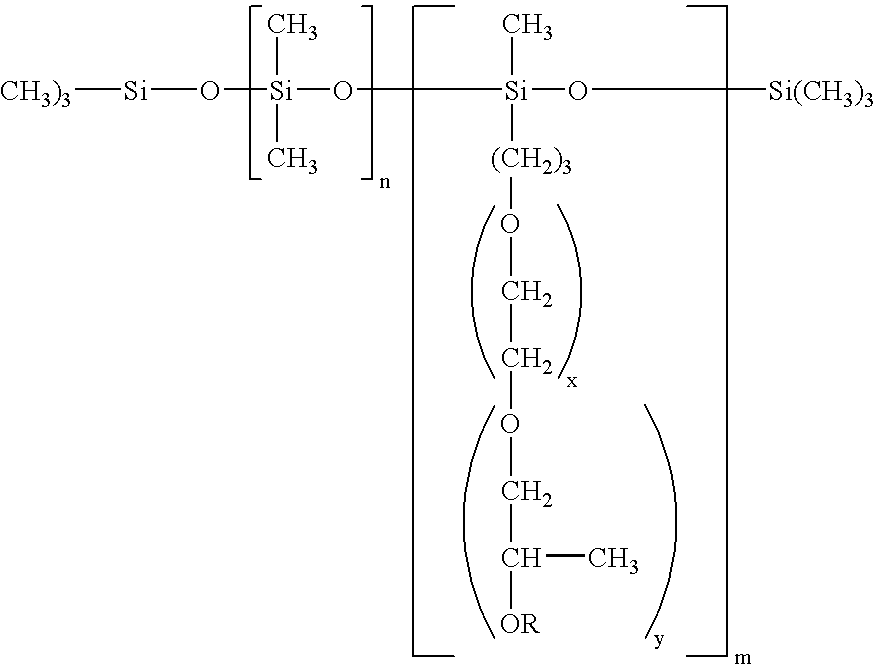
[CH3)3][Si]O[Si](O[Si](O[Si(CH3)3])(C)[(CH2)3]OCCOCC([OR])C)(C)C
